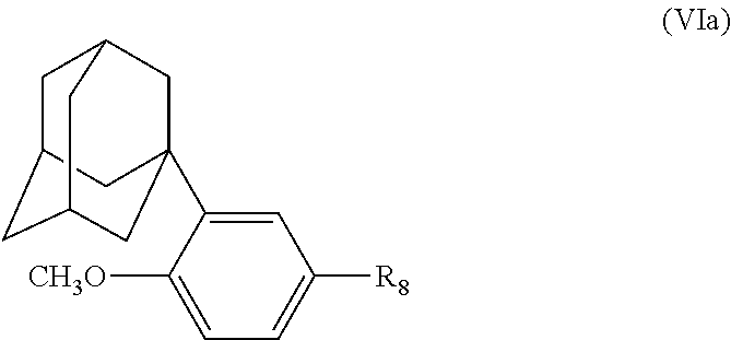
C1=C(C23CC4CC(CC(C2)C4)C3)C([CH3O])=CC=C1[R8]
